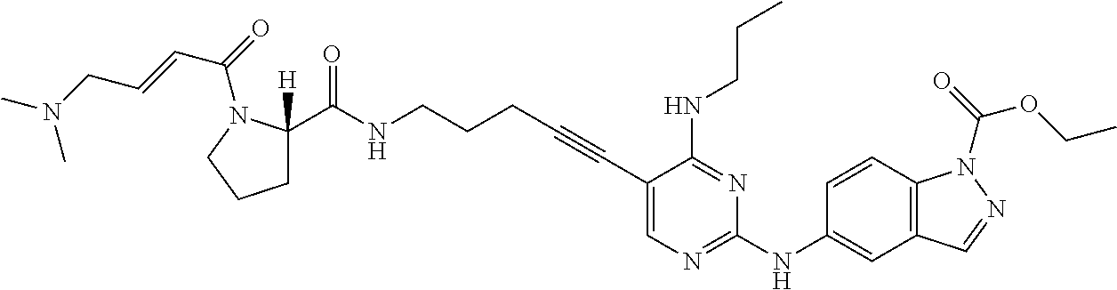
C1(C#CCCCNC(C2([H])CCCN2C(C=CCN(C)C)=O)=O)=CN=C(NC2=CC3=C(C=C2)N(C(OCC)=O)N=C3)N=C1NCCC
